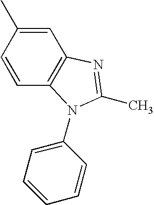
C1=CC(C)=CC2=C1N(C1=CC=CC=C1)C(C)=N2
